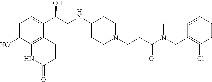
C1=C(O)C2=C(C(C(CNC3CCN(CCC(=O)N(CC4=C(Cl)C=CC=C4)C)CC3)O)=C1)C=CC(=O)N2
